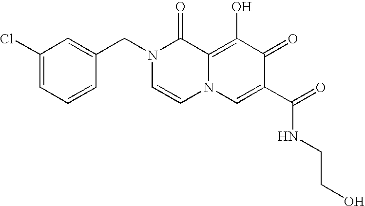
C1(Cl)=CC=CC(CN2C=CN3C(=C(O)C(=O)C(C(NCCO)=O)=C3)C2=O)=C1
